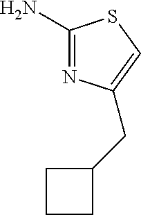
NC1=NC(CC2CCC2)=CS1
